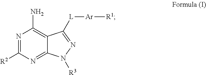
C12=C(N)N=C([R2])N=C1N([R3])N=C2[L][Ar][R1]
